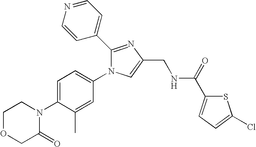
C1OCC(=O)N(C2=CC=C(N3C(C4=CC=NC=C4)=NC(CNC(C4=CC=C(Cl)S4)=O)=C3)C=C2C)C1
